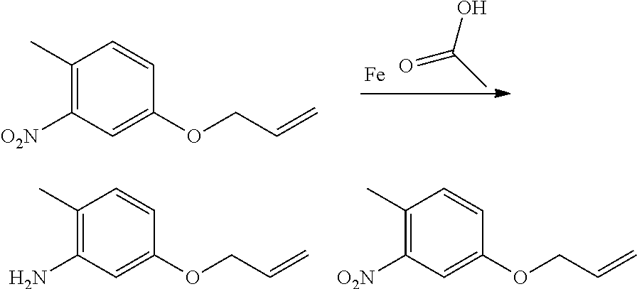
O=C(C)O.[Fe].C1(C)=C([O2N])C=C(OCC=C)C=C1.C1(C)=C(N)C=C(OCC=C)C=C1.C1(C)=C([O2N])C=C(OCC=C)C=C1
